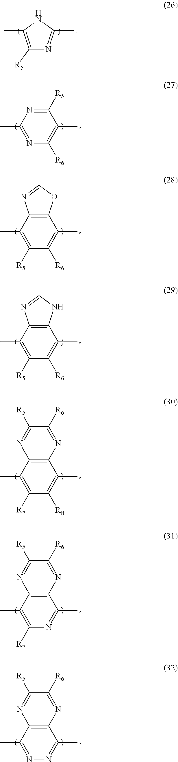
C1([R5])=C(C)NC(C)=N1.C1([R5])=NC(C)=NC([R6])=C1C.C12=C(C(C)=C([R5])C([R6])=C1C)N=CO2.C12=C(C(C)=C([R5])C([R6])=C1C)N=CN2.C12=C(C(C)=C([R7])C([R8])=C1C)N=C([R5])C([R6])=N2.C12=C(C(C)=C([R7])N=C1C)N=C([R5])C([R6])=N2.C12=C(C(C)=NN=C1C)N=C([R5])C([R6])=N2
